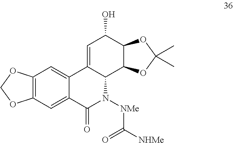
C12=CC(O)C3C(C1N([NMe]C([NHMe])=O)C(=O)C1=CC4=C(C=C21)OCO4)OC(C)(C)O3
